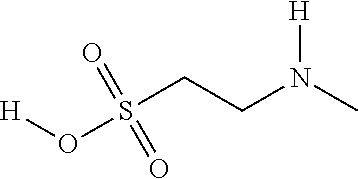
[H]OS(CCN(C)[H])(=O)=O
